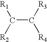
C(C([R3])[R4])([R2])[R1]
